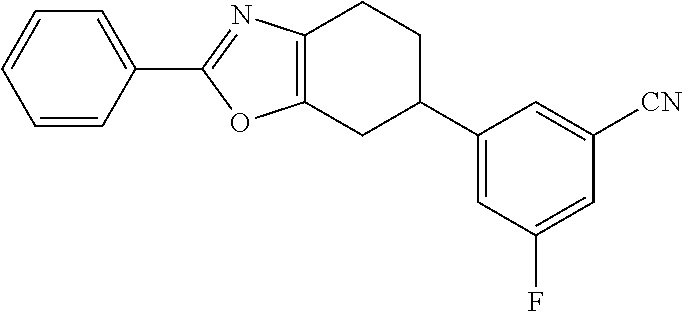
C1=CC(C2=NC3=C(CC(C4=CC(F)=CC([CN])=C4)CC3)O2)=CC=C1
